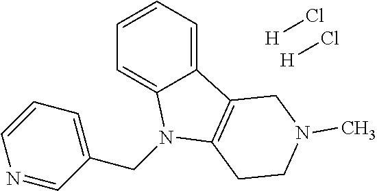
C1=CC=C2C(=C1)N(CC1=CC=CN=C1)C1=C2CN(C)CC1.[H]Cl.[H]Cl
